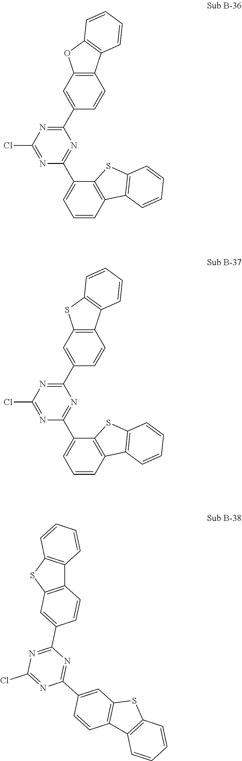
C1=CC2=C(C(C3=NC(C4=CC5=C(C=C4)C4=C(O5)C=CC=C4)=NC(Cl)=N3)=C1)SC1=C2C=CC=C1.C1=CC2=C(C(C3=NC(C4=CC5=C(C=C4)C4=C(S5)C=CC=C4)=NC(Cl)=N3)=C1)SC1=C2C=CC=C1.C12=C(SC3=C1C=CC(C1=NC(Cl)=NC(C4=CC5=C(C=C4)C4=C(S5)C=CC=C4)=N1)=C3)C=CC=C2
